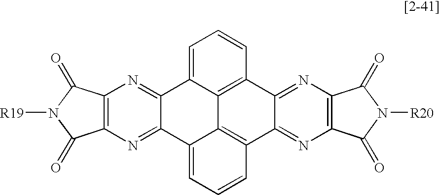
C12=NC3=C(N=C1C1=CC=CC4=C1C1=C(C=CC=C21)C1=NC2=C(N=C41)C(=O)N([R20])C2=O)C(=O)N([R19])C3=O
